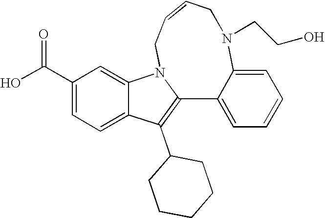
C1(C(O)=O)=CC=C2C(=C1)N1CC=CCN(CCO)C3=CC=CC=C3C1=C2C1CCCCC1
